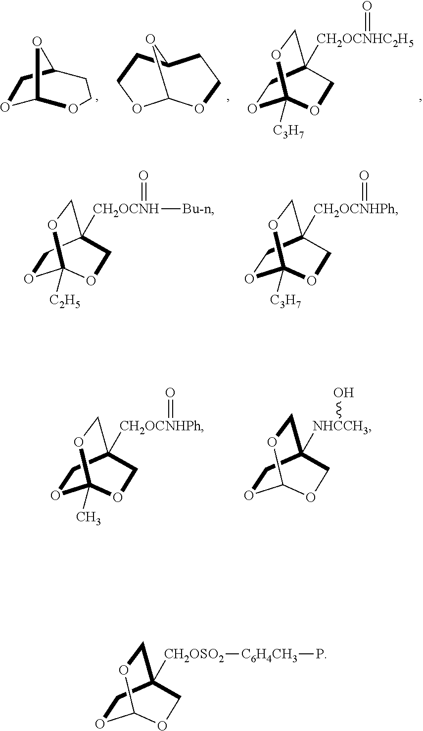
C12OCCC(CCO1)O2.O1C2OC(C1)CCO2.O1CC2([CH2OCNHC2H5]=O)COC1([C3H7])OC2.O1CC2([CH2OCNH](=O)[Bu-n])COC1([C2H5])OC2.O1CC2([CH2OCNHPh]=O)COC1([C3H7])OC2.O1CC2([CH2OCNHPh]=O)COC1(C)OC2.O1CC2([NHCCH3]O)COC1OC2.O1CC2([CH2OSO2][C6H4CH3]P)COC1OC2
